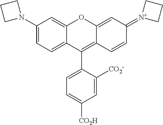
C1(N2CCC2)=CC=C2C(=C1)OC1=CC(=[N+]3CCC3)C=CC1=C2C1=CC=C([CO2H])C=C1[CO2-]
